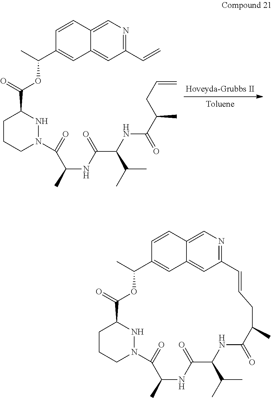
C1CCN(C(C(C)NC(C(NC(C(CC=C)C)=O)C(C)C)=O)=O)NC1C(=O)OC(C1=CC2=CC(C=C)=NC=C2C=C1)C.C1CCN2NC1C(=O)OC(C)C1=CC3=CC(=NC=C3C=C1)C=CCC(C)C(=O)NC(C(C)C)C(=O)NC(C)C2=O
